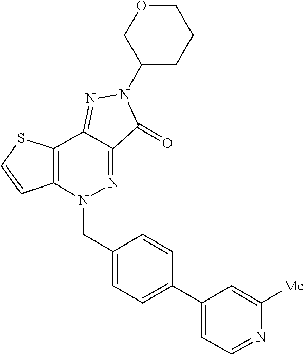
C1(N2C(=O)C3=NN(CC4=CC=C(C5=CC=NC([Me])=C5)C=C4)C4=C(C3=N2)SC=C4)CCCOC1
